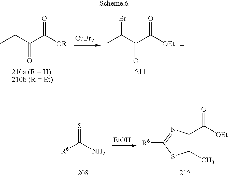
CCC(C([OR])=O)=O.[CuBr2].CC(C(C([OEt])=O)=O)Br.[R6]C(N)=S.[EtOH].C1(C)=C(C([OEt])=O)N=C([R6])S1
